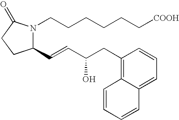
N1(CCCCCC[COOH])C(C=CC(CC2=C3C(=CC=C2)C=CC=C3)O)CCC1=O
